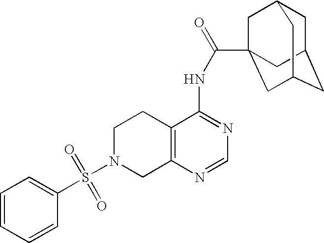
C1N(S(=O)(=O)C2=CC=CC=C2)CC2=C(C1)C(NC(=O)C13CC4CC(CC(C1)C4)C3)=NC=N2
